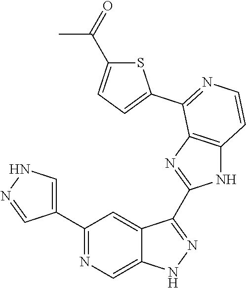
C1(C2=CNN=C2)=NC=C2C(=C1)C(C1=NC3=C(N1)C=CN=C3C1=CC=C(C(=O)C)S1)=NN2
